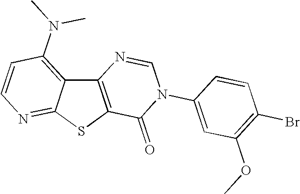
C12=C(SC3=NC=CC(N(C)C)=C13)C(=O)N(C1=CC(OC)=C(Br)C=C1)C=N2
